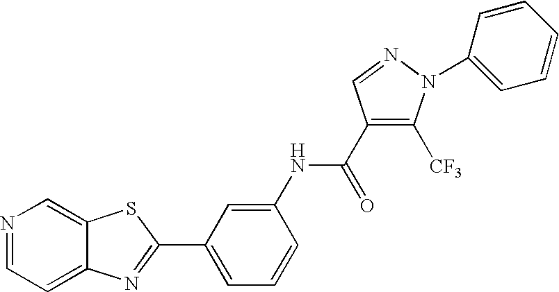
C12=CC=NC=C1SC(C1=CC=CC(NC(C3=C([CF3])N(C4=CC=CC=C4)N=C3)=O)=C1)=N2
